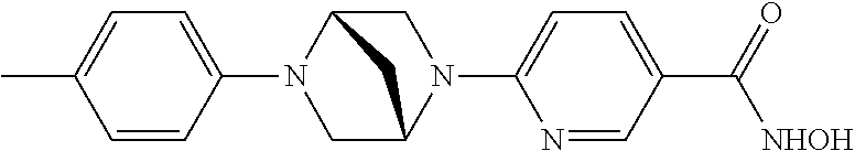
C1(N2CC3N(C4=CC=C(C([NHOH])=O)C=N4)CC2C3)=CC=C(C)C=C1
